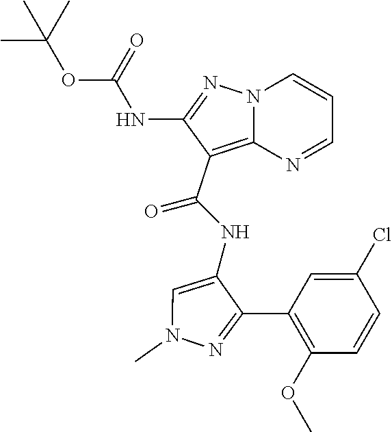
N12C(=C(C(=O)NC3=CN(C)N=C3C3=C(OC)C=CC(Cl)=C3)C(NC(=O)OC(C)(C)C)=N1)N=CC=C2
